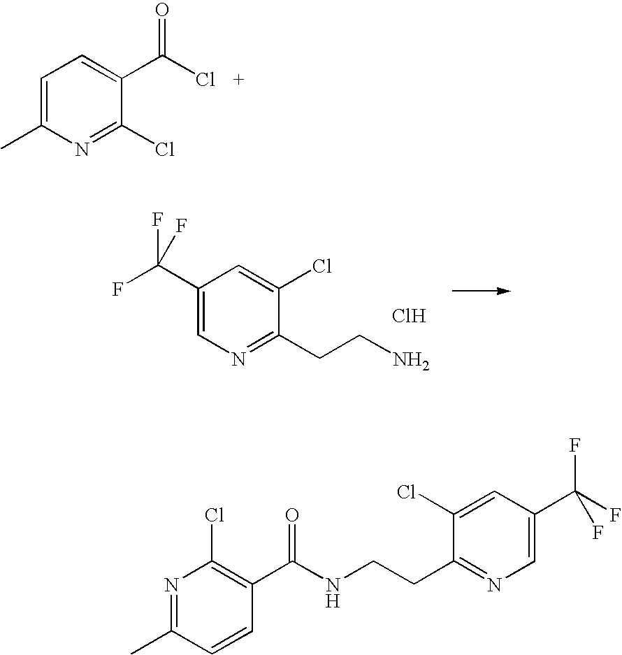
C1=C(C)N=C(Cl)C(C(Cl)=O)=C1.C1(C(F)(F)F)=CN=C(CCN)C(Cl)=C1.Cl.N1=C(C)C=CC(C(NCCC2=NC=C(C(F)(F)F)C=C2Cl)=O)=C1Cl
